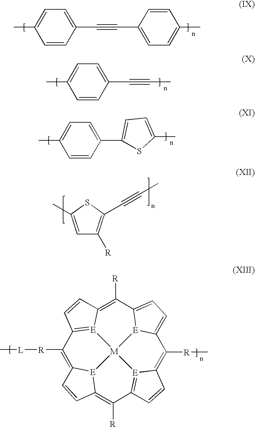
C1=CC(C#CC2=CC=C(C)C=C2)=CC=C1C.C1=CC(C#CC)=CC=C1C.C1=CC(C2=CC=C(C)S2)=CC=C1C.C1=C(C)SC(C#CC)=C1[R].C1([R][L]C)=C2[E]3C(=C([R])C4=[E]5C(=C([R]C)C6=CC=C7C([R])=C8[E](=C1C=C8)[M]53[E]76)C=C4)C=C2
